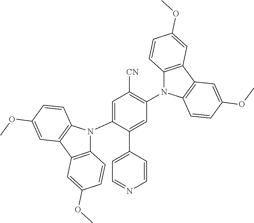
C1=C(N2C3=C(C4=C2C=CC(OC)=C4)C=C(OC)C=C3)C(C2=CC=NC=C2)=CC(N2C3=C(C4=C2C=CC(OC)=C4)C=C(OC)C=C3)=C1[CN]
